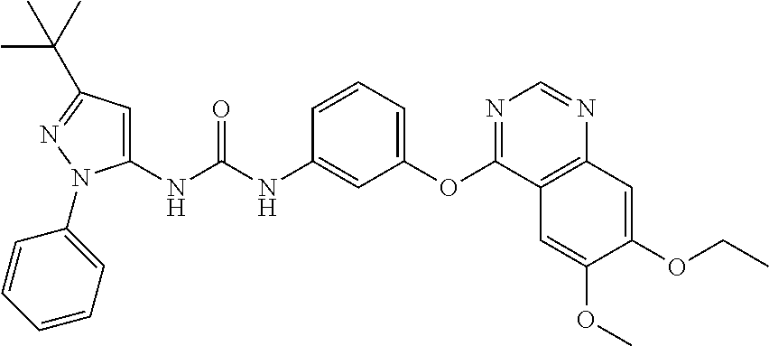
C1(NC(NC2=CC(OC3=NC=NC4=C3C=C(OC)C(OCC)=C4)=CC=C2)=O)=CC(C(C)(C)C)=NN1C1=CC=CC=C1
